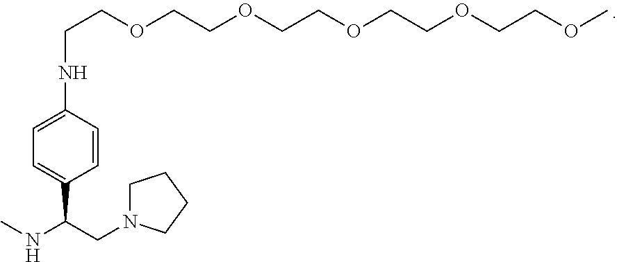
C1N(CC(NC)C2=CC=C(NCCOCCOCCOCCOCCOC)C=C2)CCC1
